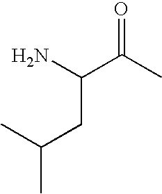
O=C(C)C(N)CC(C)C
